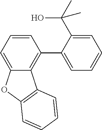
C1=CC=C2C(=C1C1=CC=CC=C1C(O)(C)C)C1=C(O2)C=CC=C1
